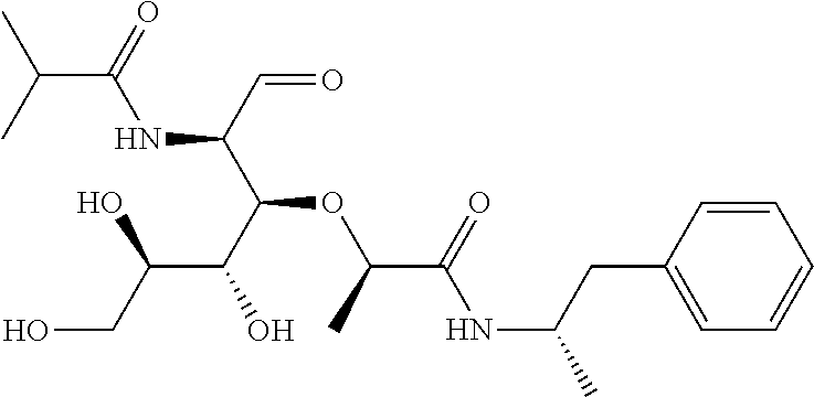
CC(C)C(=O)NC(C(C(C(CO)O)O)OC(C(=O)NC(C)CC1=CC=CC=C1)C)C=O
